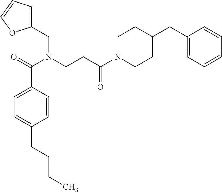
C1(CN(CCC(N2CCC(CC3=CC=CC=C3)CC2)=O)C(=O)C2=CC=C(CCCC)C=C2)=CC=CO1
